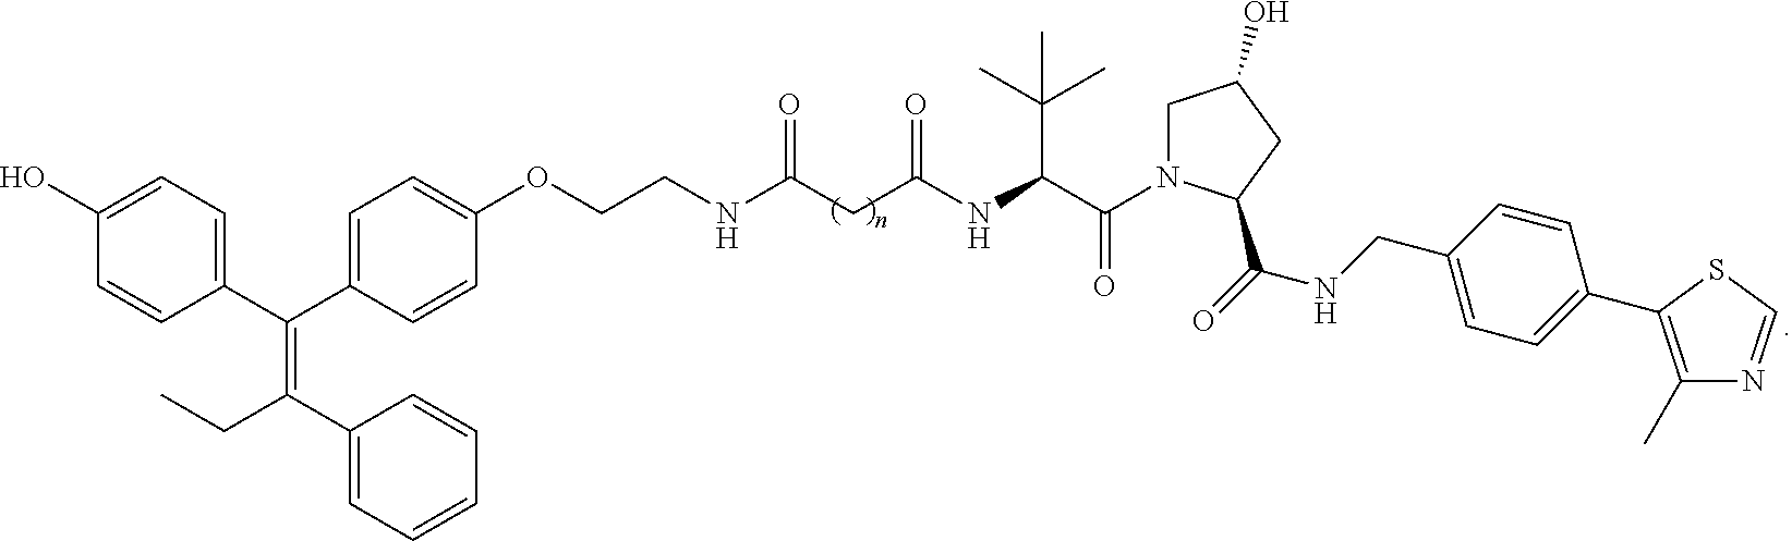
C1(O)=CC=C(C(C2=CC=C(OCCNC(CC(NC(C(N3CC(O)CC3C(NCC3=CC=C(C4=C(C)N=CS4)C=C3)=O)=O)C(C)(C)C)=O)=O)C=C2)=C(C2=CC=CC=C2)CC)C=C1
